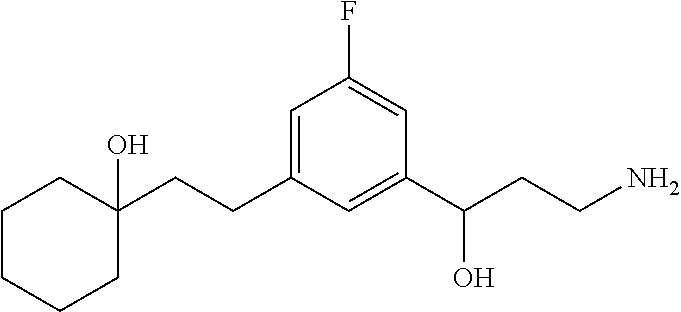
C1=C(CCC2(O)CCCCC2)C=C(C(CCN)O)C=C1F
